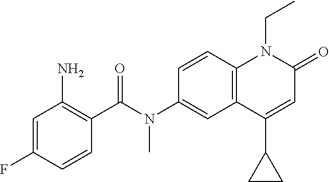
N(C1=CC2=C(C=C1)N(CC)C(=O)C=C2C1CC1)(C(C1=C(N)C=C(F)C=C1)=O)C
